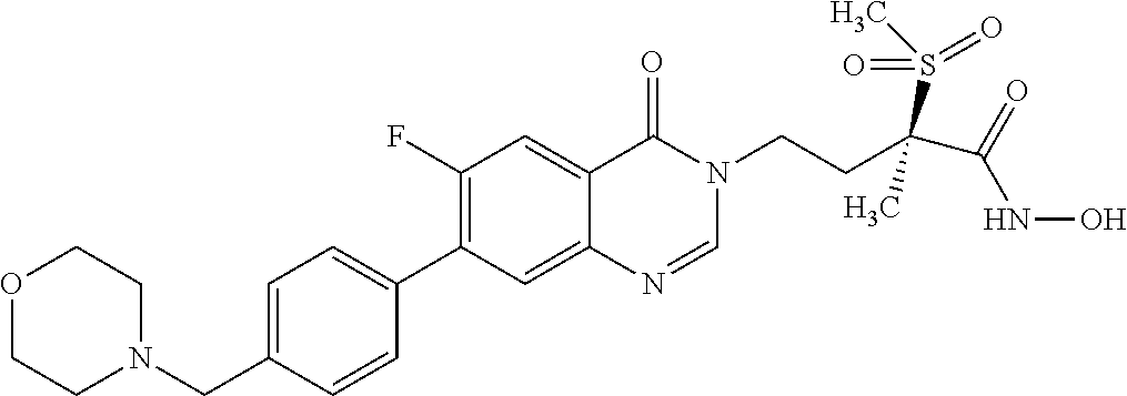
C1=C(CN2CCOCC2)C=CC(C2=C(F)C=C3C(=C2)N=CN(CCC(C(=O)NO)(S(C)(=O)=O)C)C3=O)=C1
